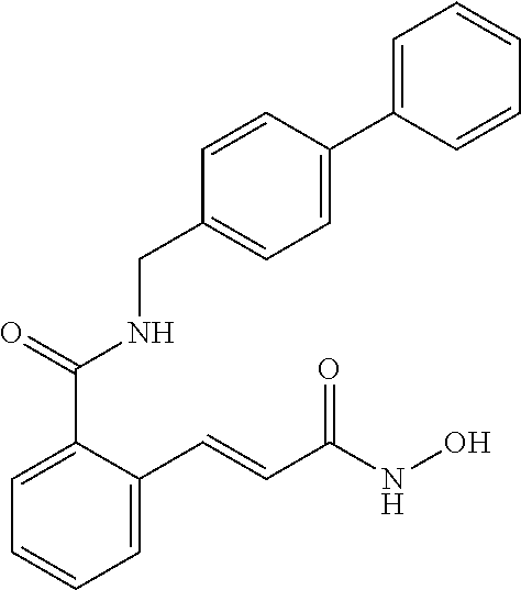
C1=CC(C2=CC=CC=C2)=CC=C1CNC(C1=CC=CC=C1C=CC(NO)=O)=O
